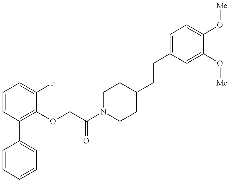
C1=CC=CC=C1C1=C(OCC(N2CCC(CCC3=CC=C(O[Me])C(O[Me])=C3)CC2)=O)C(F)=CC=C1
